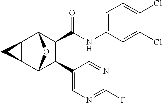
C1(Cl)=CC(NC(C2C(C3=CN=C(F)N=C3)C3OC2C2C3C2)=O)=CC=C1Cl
